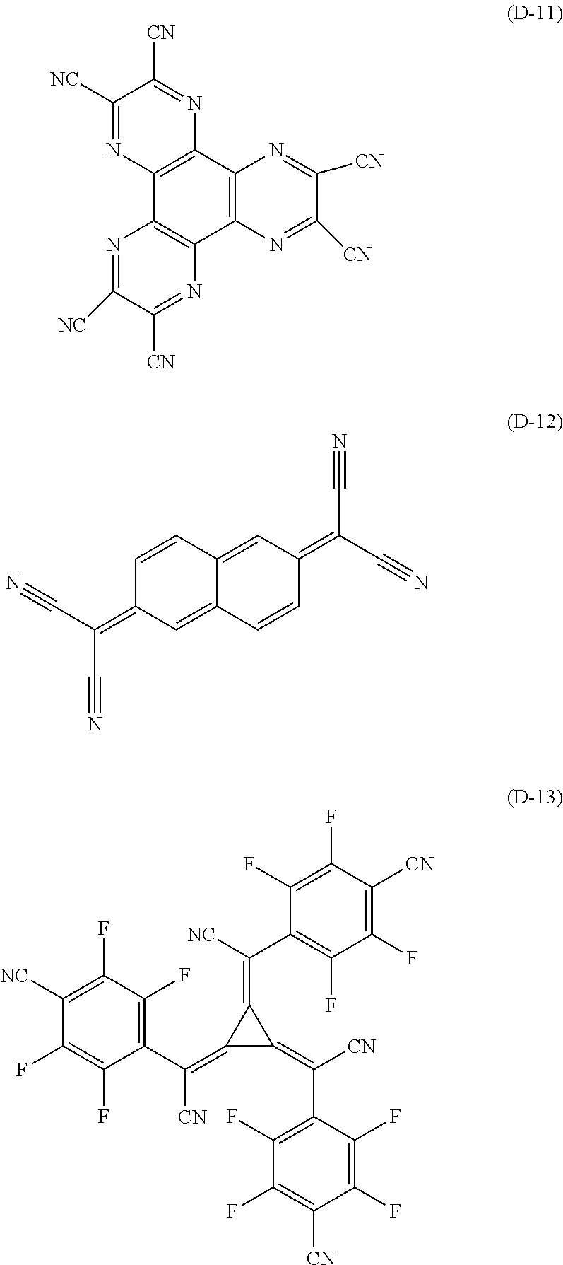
C1([NC])=NC2=C(N=C1[CN])C1=C(C3=C2N=C([NC])C([CN])=N3)N=C([CN])C([CN])=N1.C1=CC2=CC(=C(C#N)C#N)C=CC2=CC1=C(C#N)C#N.C1([NC])=C(F)C(F)=C(C(=C2C(=C([CN])C3=C(F)C(F)=C([CN])C(F)=C3F)C2=C([NC])C2=C(F)C(F)=C([CN])C(F)=C2F)[CN])C(F)=C1F
